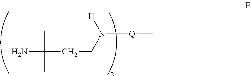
NC(C)(C)CCN([Q]C)[H]
